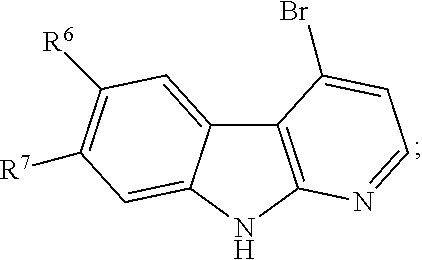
C12=C(NC3=CC([R7])=C([R6])C=C13)N=CC=C2Br
